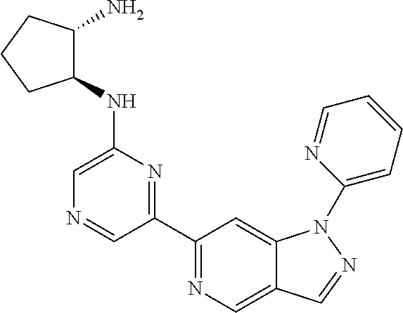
C1(C2=NC(NC3C(N)CCC3)=CN=C2)=NC=C2C(=C1)N(C1=CC=CC=N1)N=C2
